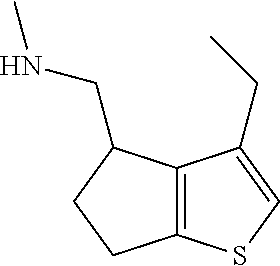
C12=C(C(CC)=CS1)C(CNC)CC2
